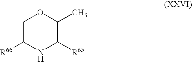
C1C([R66])NC([R65])C(C)O1
